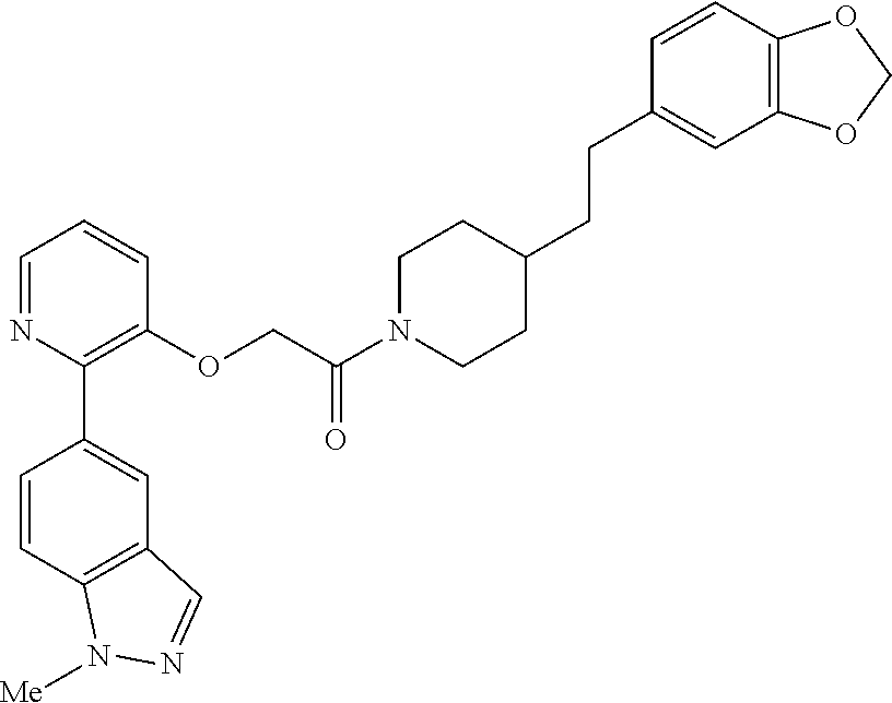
C1=NC(C2=CC3=C(C=C2)N([Me])N=C3)=C(OCC(N2CCC(CCC3=CC4=C(C=C3)OCO4)CC2)=O)C=C1
